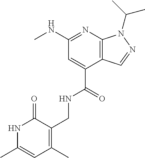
CNC1=NC2=C(C(C(=O)NCC3=C(C)C=C(C)NC3=O)=C1)C=NN2C(C)C
